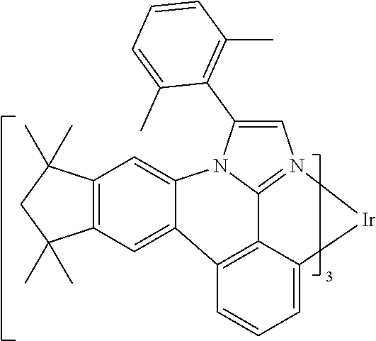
C12=C(C=C3C4=C5C6=N(C=C(C7=C(C)C=CC=C7C)N6C3=C1)[Ir]C5=CC=C4)C(C)(C)CC2(C)C
